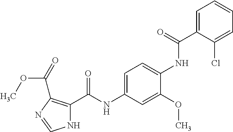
C1=C(C(NC2=CC=C(NC(C3=C(C(=O)OC)N=CN3)=O)C=C2OC)=O)C(Cl)=CC=C1
